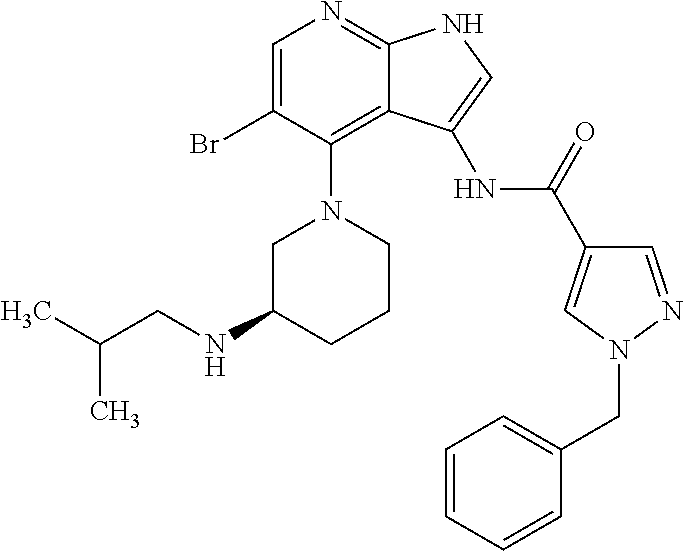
C1=C(Br)C(N2CC(NCC(C)C)CCC2)=C2C(=N1)NC=C2NC(C1=CN(CC2=CC=CC=C2)N=C1)=O
